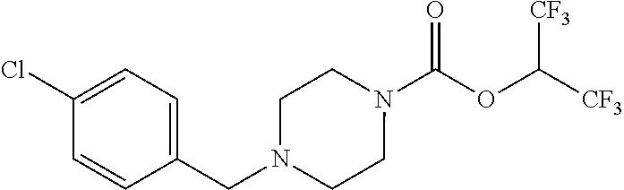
N1(C(OC([CF3])[CF3])=O)CCN(CC2=CC=C(Cl)C=C2)CC1
